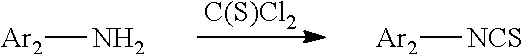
N[Ar2].[NCS][Ar2].[C(S)Cl2]
